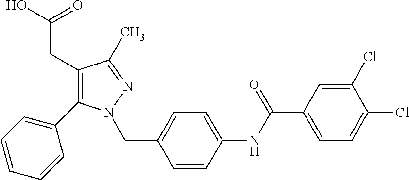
C1(CC(=O)O)=C(C2=CC=CC=C2)N(CC2=CC=C(NC(C3=CC=C(Cl)C(Cl)=C3)=O)C=C2)N=C1C
